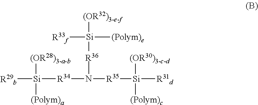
[R29b][Si]([(OR28)3-a-b])([(Polym)a])[R34]N([R36][Si]([R33f])([(OR32)3-e-f])[(Polym)e])[R35][Si]([(OR30)3-c-d])([(Polym)c])[R31d]
